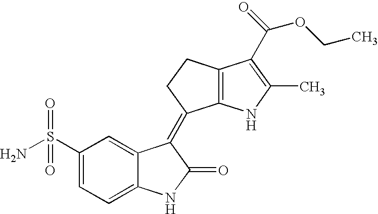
C1(S(N)(=O)=O)=CC=C2C(=C1)C(=C1C3=C(CC1)C(C(=O)OCC)=C(C)N3)C(=O)N2
